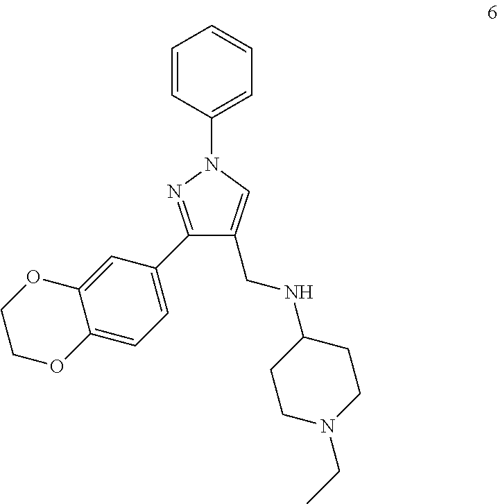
C1=CC(N2N=C(C3=CC=C4C(=C3)OCCO4)C(CNC3CCN(CC)CC3)=C2)=CC=C1
